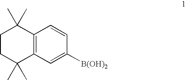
C1CC(C)(C)C2=C(C1(C)C)C=CC([B(OH)2])=C2
